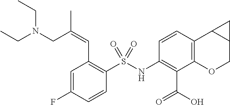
C1(NS(C2=C(C=C(CN(CC)CC)C)C=C(F)C=C2)(=O)=O)=C(C(O)=O)C2=C(C3C(CO2)C3)C=C1
